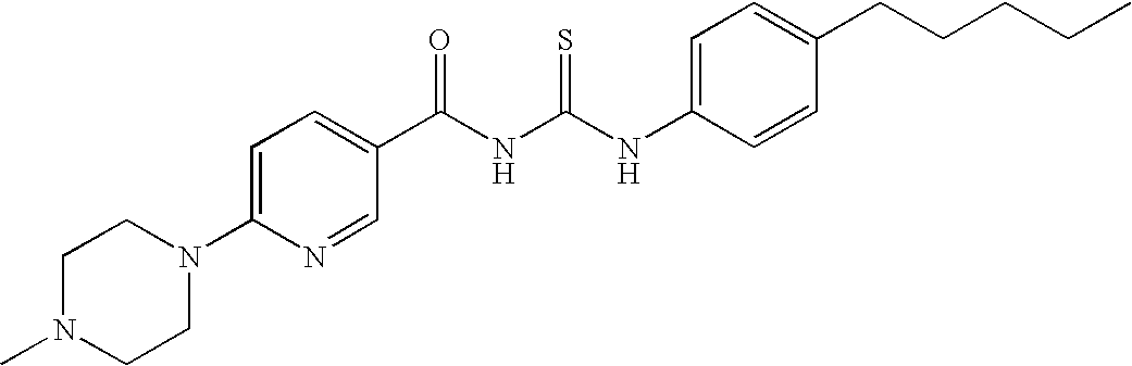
N(C(NC(=O)C1=CC=C(N2CCN(C)CC2)N=C1)=S)C1=CC=C(CCCCC)C=C1
